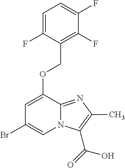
C1=C(OCC2=C(F)C(F)=CC=C2F)C2=NC(C)=C(C(=O)O)N2C=C1Br
